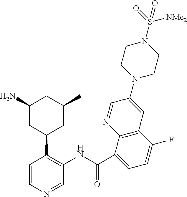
C1=CN=CC(NC(=O)C2=CC=C(F)C3=C2N=CC(N2CCN(S(=O)(=O)[NMe2])CC2)=C3)=C1C1CC(C)CC(N)C1
